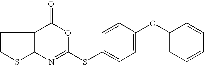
C12=C(C(=O)OC(SC3=CC=C(OC4=CC=CC=C4)C=C3)=N1)C=CS2
